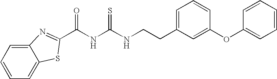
C(NC(NC(=O)C1=NC2=CC=CC=C2S1)=S)CC1=CC=CC(OC2=CC=CC=C2)=C1
